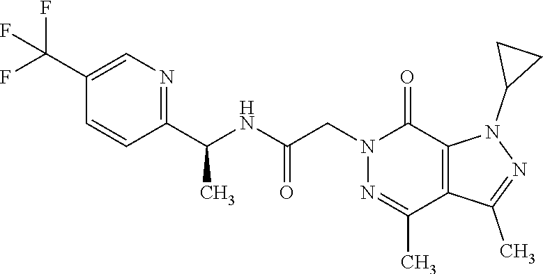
C1(C(F)(F)F)=CN=C(C(NC(CN2N=C(C)C3=C(C2=O)N(C2CC2)N=C3C)=O)C)C=C1
